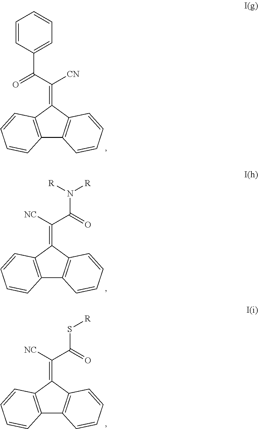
C(C([CN])=C1C2=C(C3=C1C=CC=C3)C=CC=C2)(C1=CC=CC=C1)=O.[NC]C(C(N([R])[R])=O)=C1C2=C(C3=C1C=CC=C3)C=CC=C2.[NC]C(C(S[R])=O)=C1C2=C(C3=C1C=CC=C3)C=CC=C2
